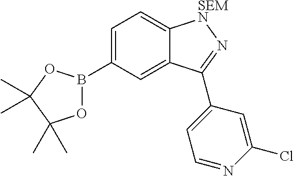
C1=C(B2OC(C)(C)C(C)(C)O2)C=C2C(=C1)[SEMN]N=C2C1=CC=NC(Cl)=C1
